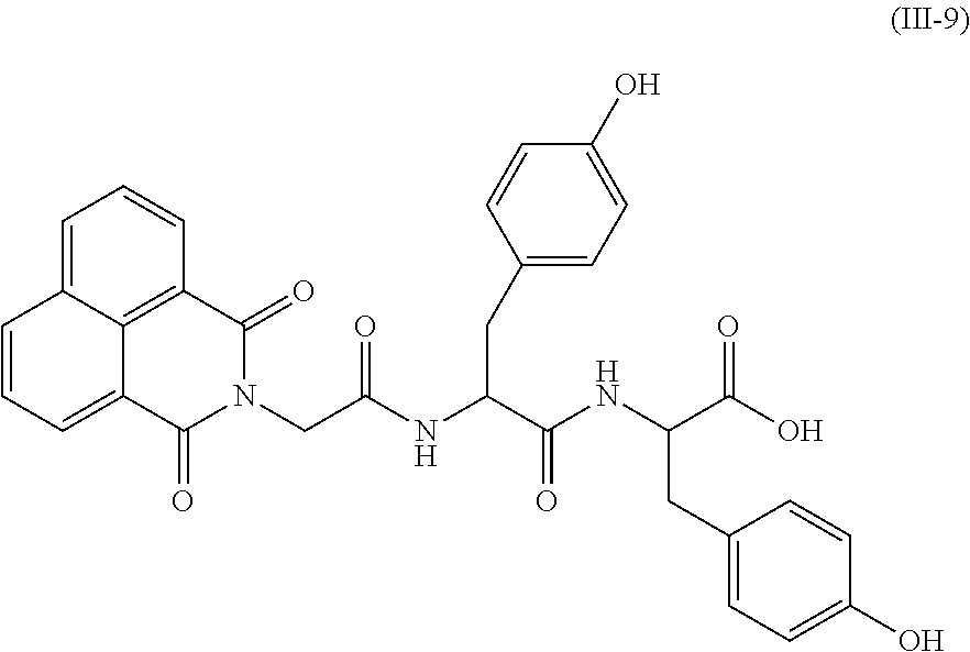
C1=C2C3=C(C=C1)C(=O)N(CC(NC(C(NC(C(O)=O)CC1=CC=C(O)C=C1)=O)CC1=CC=C(O)C=C1)=O)C(=O)C3=CC=C2
